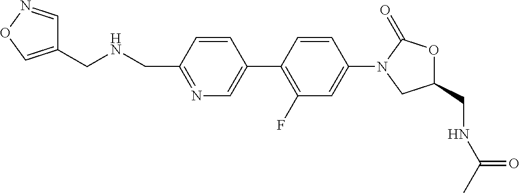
C1(N2CC(CNC(C)=O)OC2=O)=CC(F)=C(C2=CN=C(CNCC3=CON=C3)C=C2)C=C1
